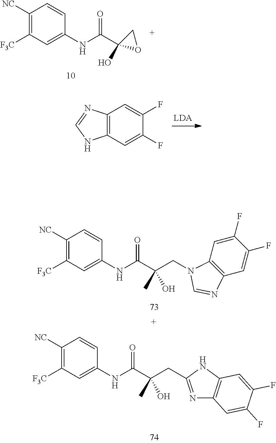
C1=CC([NC])=C([F3C])C=C1NC(C1(O)OC1)=O.C12=C(C=C(F)C(F)=C1)NC=N2.C1=CC([NC])=C([F3C])C=C1NC(C(C)(O)CN1C2=C(C=C(F)C(F)=C2)N=C1)=O.C1=CC([NC])=C([F3C])C=C1NC(C(C)(O)CC1=NC2=C(N1)C=C(F)C(F)=C2)=O
